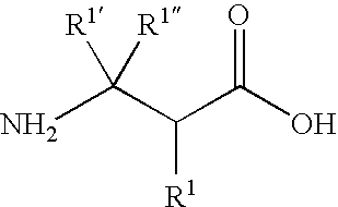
NC(C(C(O)=O)[R1])([R1])[R1]
